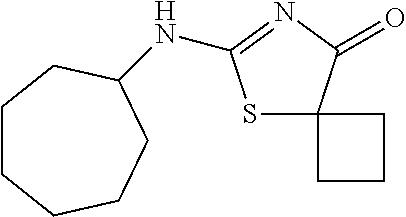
C1CCCCC(NC2=NC(=O)C3(S2)CCC3)C1
